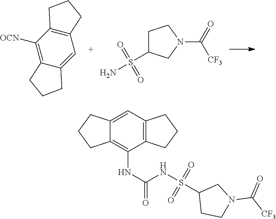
C12=C(C([OCN])=C3C(=C1)CCC3)CCC2.S(N)(=O)(=O)C1CCN(C(=O)[CF3])C1.C1(S(NC(NC2=C3C(=CC4=C2CCC4)CCC3)=O)(=O)=O)CCN(C([CF3])=O)C1
